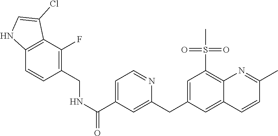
N(C(C1=CC=NC(CC2=CC(S(=O)(=O)C)=C3C(=C2)C=CC(C)=N3)=C1)=O)CC1=C(F)C2=C(C=C1)NC=C2Cl
